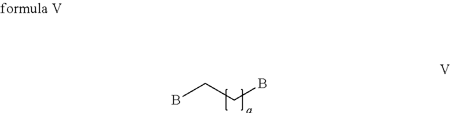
BCCB
